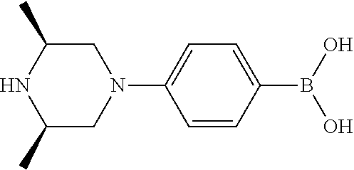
C1(C)NC(C)CN(C2=CC=C(B(O)O)C=C2)C1
